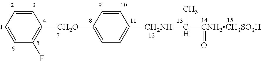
C1=CC=CC(F)=C1[CH2O]C1=CC=C([CH2NH]C([CNH2CH3SO3H]=O)C)C=C1
